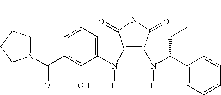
C1=CC(C(N2CCCC2)=O)=C(O)C(N(C2=C(N([H])C(C3=CC=CC=C3)CC)C(=O)N(C)C2=O)[H])=C1
